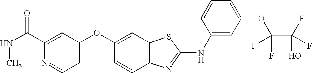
C1(C(=O)NC)=CC(OC2=CC3=C(C=C2)N=C(NC2=CC(OC(C(O)(F)F)(F)F)=CC=C2)S3)=CC=N1
